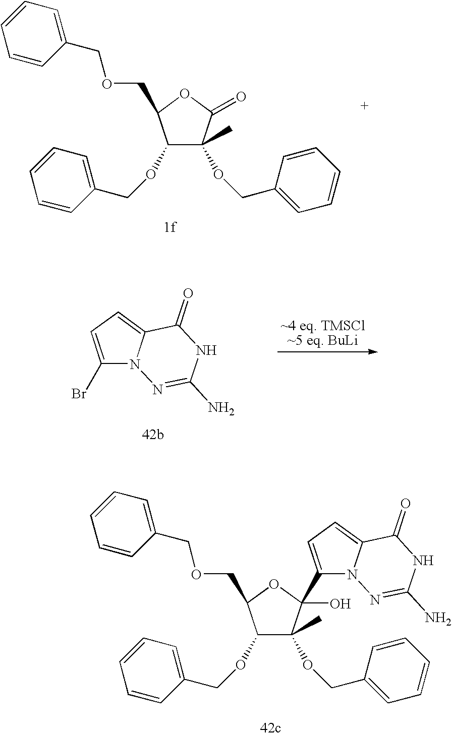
C1(OCC2=CC=CC=C2)C(OCC2=CC=CC=C2)(C)C(O)(C2=CC=C3N2N=C(N)NC3=O)OC1COCC1=CC=CC=C1.C1(OCC2=CC=CC=C2)C(OCC2=CC=CC=C2)(C)C(=O)OC1COCC1=CC=CC=C1.C1(Br)=CC=C2N1N=C(N)NC2=O
